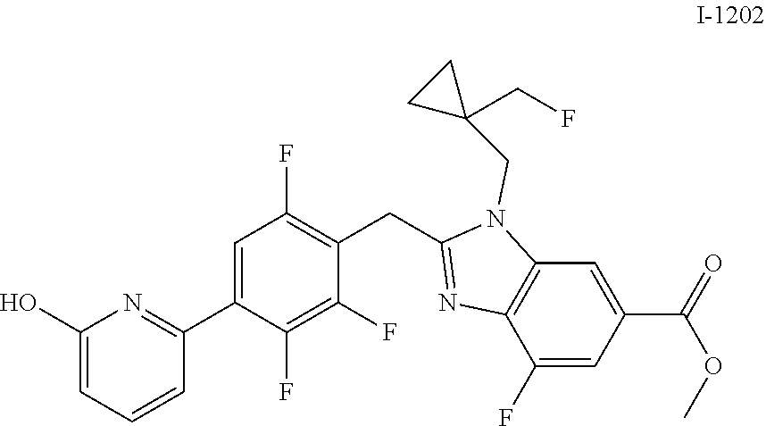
C1=C(C2=NC(O)=CC=C2)C(F)=C(F)C(CC2=NC3=C(N2CC2(CF)CC2)C=C(C(OC)=O)C=C3F)=C1F
